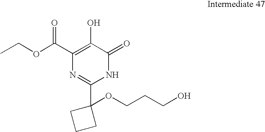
C1(C(OCC)=O)=C(O)C(=O)NC(C2(OCCCO)CCC2)=N1
